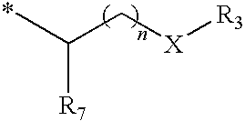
CC(C[X][R3])[R7]
